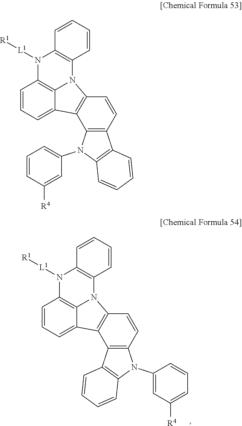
C1=CC=C2C3=C(N4C5=C(N([L1][R1])C1=C24)C=CC=C5)C=CC1=C3C2=C(N1C1=CC([R4])=CC=C1)C=CC=C2.C1=CC=C2C3=C(N4C5=C(N([L1][R1])C1=C24)C=CC=C5)C=CC1=C3N(C2=CC=CC([R4])=C2)C2=C1C=CC=C2
